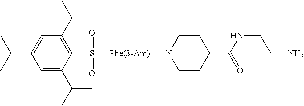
C1(C(C)C)=CC(C(C)C)=C(S(=O)(=O)[Phe(3-Am)]N2CCC(C(NCCN)=O)CC2)C(C(C)C)=C1
